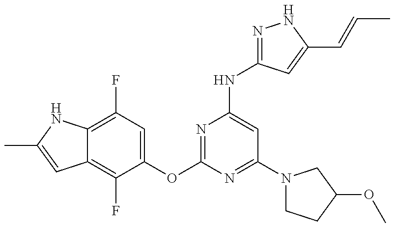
C12=C(F)C(OC3=NC(NC4=NNC(C=CC)=C4)=CC(N4CCC(OC)C4)=N3)=CC(F)=C1NC(C)=C2
